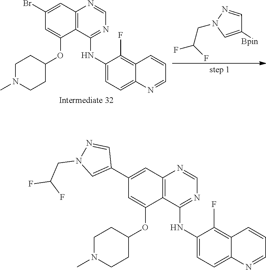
C1(C2=CN(CC(F)F)N=C2)=CC2=C(C(OC3CCN(C)CC3)=C1)C(NC1=CC=C3C(=C1F)C=CC=N3)=NC=N2.C1(Br)=CC2=C(C(OC3CCN(C)CC3)=C1)C(NC1=CC=C3C(=C1F)C=CC=N3)=NC=N2.[Bpin]C1=CN(CC(F)F)N=C1
